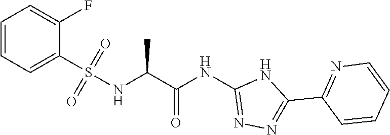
C1=CC=C(S(NC(C(NC2=NN=C(C3=NC=CC=C3)N2)=O)C)(=O)=O)C(F)=C1
